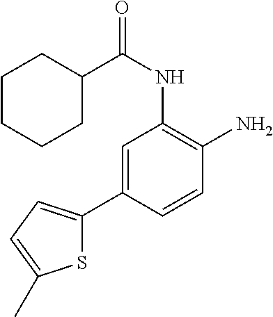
C1=C(C2=CC=C(C)S2)C=CC(N)=C1NC(C1CCCCC1)=O
